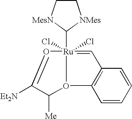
[Ru]12(Cl)(C3[MesN]CC[NMes]3)(Cl)=CC3=C(C=CC=C3)O1C([Me])C([Et2N])=O2
